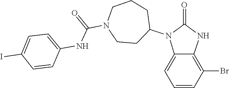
N1(C2CCN(C(NC3=CC=C(I)C=C3)=O)CCC2)C2=CC=CC(Br)=C2NC1=O
